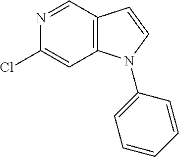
C12=C(C=NC(Cl)=C1)C=CN2C1=CC=CC=C1
